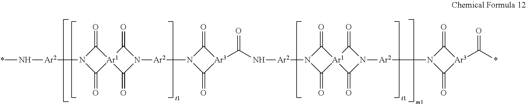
C1(=O)N([Ar2]N*)C(=O)[Ar1]12C(=O)N([Ar2]N1C(=O)[Ar3](C(N[Ar2]N3C(=O)[Ar1]4(C3=O)C(=O)N([Ar2]N3C(=O)[Ar3](C(*)=O)C3=O)C4=O)=O)C1=O)C2=O
